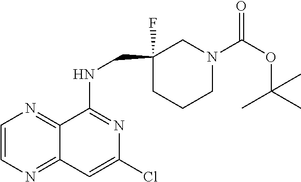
C1=CN=C2C(=N1)C(NCC1(F)CCCN(C(OC(C)(C)C)=O)C1)=NC(Cl)=C2
